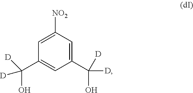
C1=C([NO2])C=C(C([D])(O)[D])C=C1C([D])(O)[D]
